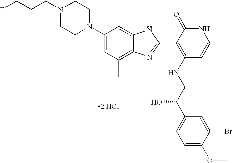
N1(CCCF)CCN(C2=CC(C)=C3C(=C2)NC(C2=C(NCC(C4=CC=C(OC)C(Br)=C4)O)C=CNC2=O)=N3)CC1.[2 HCl]
